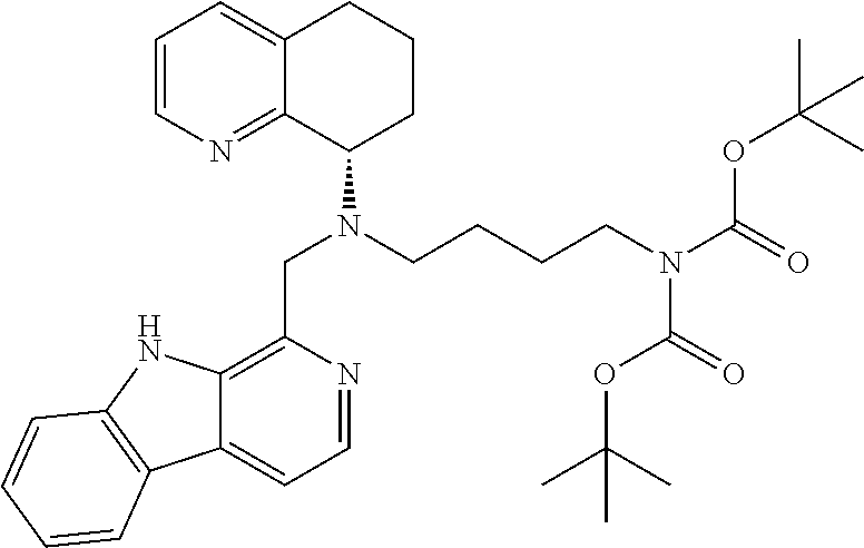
C1=CN=C2C(=C1)CCCC2N(CCCCN(C(OC(C)(C)C)=O)C(=O)OC(C)(C)C)CC1=C2C(=CC=N1)C1=C(N2)C=CC=C1
